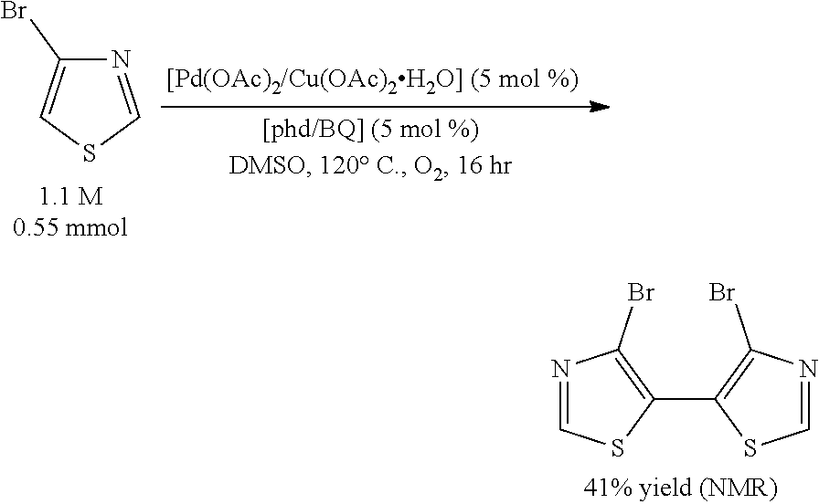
N1=CSC=C1Br.C1(C2=C(Br)N=CS2)=C(Br)N=CS1
